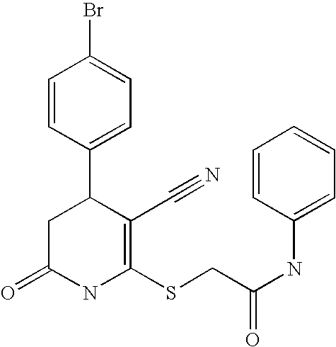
C1=CC(C2CC(=O)NC(SCC(NC3=CC=CC=C3)=O)=C2C#N)=CC=C1Br
